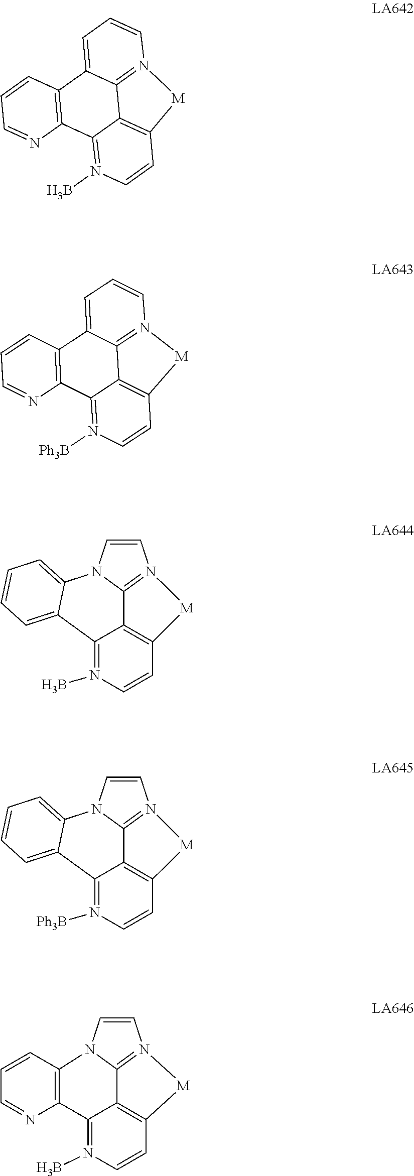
C1=CN2C3=N1[M]C1=C3C(=N(B)C=C1)C1=CC=CC=C21.C1=CN2C3=C(N=CC=C3)C3=N(B)C=CC4=C3C2=N1[M]4.[M]1N2=C3C(=CC=C2)C2=C(C4=N(B)C=CC1=C34)N=CC=C2.[M]1N2=C3C(=CC=C2)C2=C(C4=N([Ph3B])C=CC1=C34)N=CC=C2.C1=CN2C3=N1[M]C1=C3C(=N([Ph3B])C=C1)C1=CC=CC=C21
